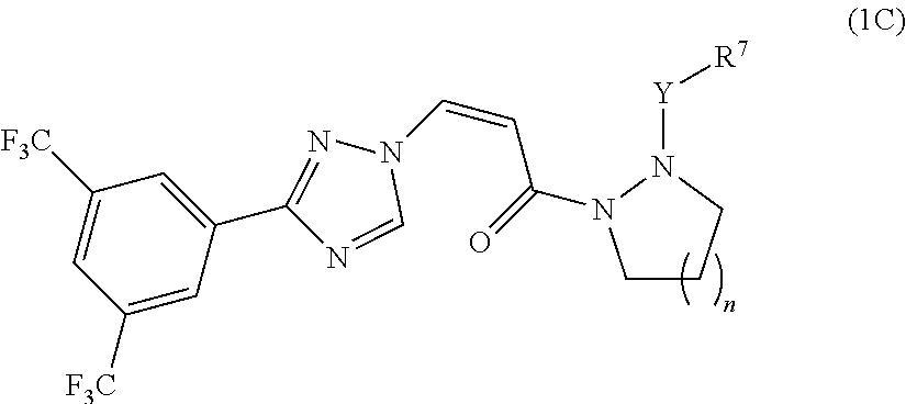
[F3C]C1=CC([F3C])=CC(C2=NN(C=CC(=O)N3CCCN3[Y][R7])C=N2)=C1
